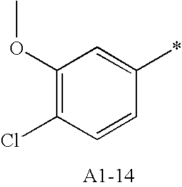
C1(OC)=C(Cl)C=CC(*)=C1
